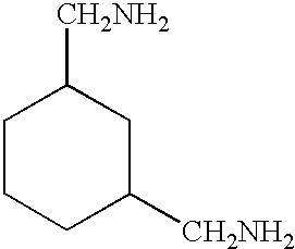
C1CCC([CH2NH2])CC1[CH2NH2]
